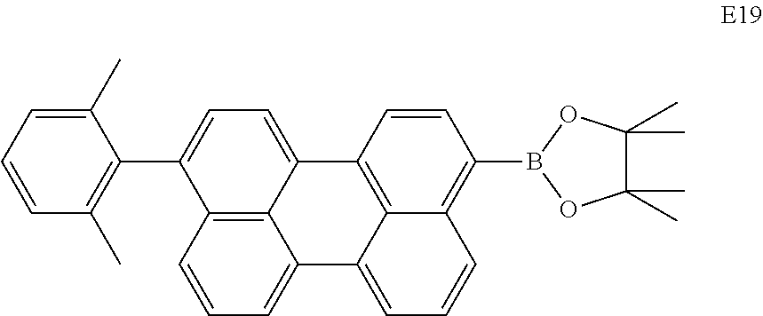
C12=CC=C(C3=C(C)C=CC=C3C)C3=C1C(=CC=C3)C1=CC=CC3=C(B4OC(C)(C)C(C)(C)O4)C=CC2=C13
